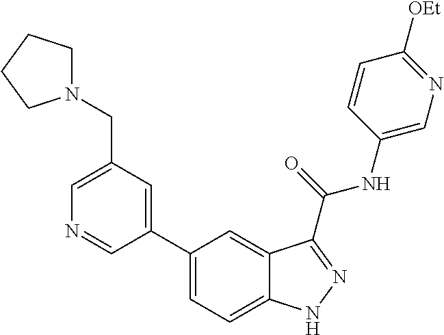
C1(CN2CCCC2)=CN=CC(C2=CC=C3C(=C2)C(C(NC2=CN=C([OEt])C=C2)=O)=NN3)=C1
